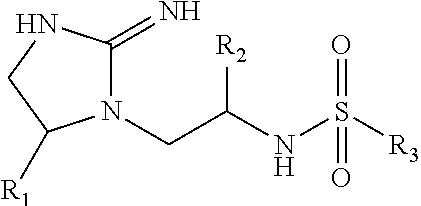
N1(CC(NS([R3])(=O)=O)[R2])C(=N)NCC1[R1]
